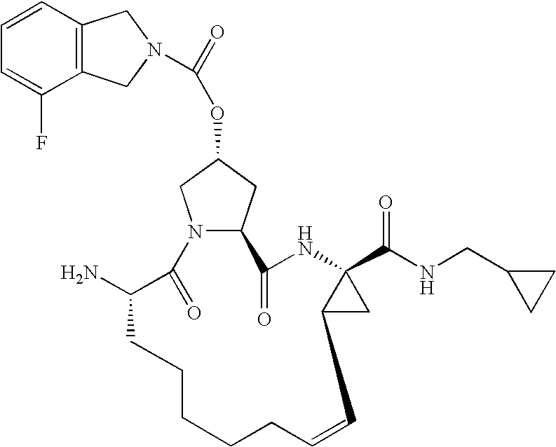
C12=C(C=CC=C1F)CN(C(=O)OC1CN3C(C1)C(=O)NC1(C(NCC4CC4)=O)C(C=CCCCCCC(N)C3=O)C1)C2
